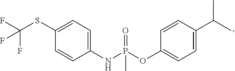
C1(SC(F)(F)F)=CC=C(NP(OC2=CC=C(C(C)C)C=C2)(C)=O)C=C1
